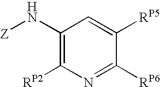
C1(N[Z])=C([RP2])N=C([RP6])C([RP5])=C1
